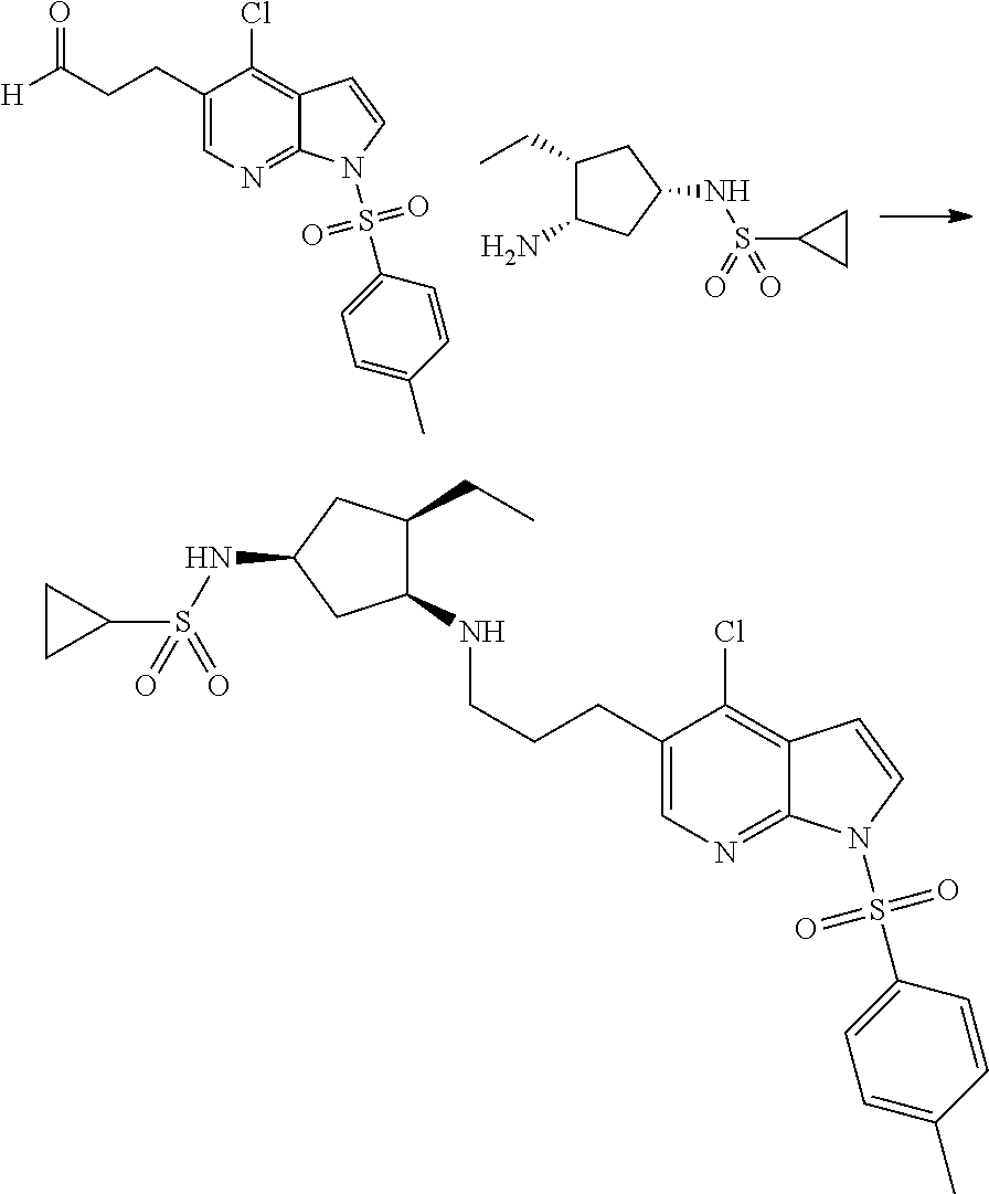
C1(CCC(=O)[H])=CN=C2C(=C1Cl)C=CN2S(C1=CC=C(C)C=C1)(=O)=O.C1(CC)C(N)CC(NS(C2CC2)(=O)=O)C1.C1(CCCNC2C(CC)CC(NS(C3CC3)(=O)=O)C2)=CN=C2C(=C1Cl)C=CN2S(C1=CC=C(C)C=C1)(=O)=O
